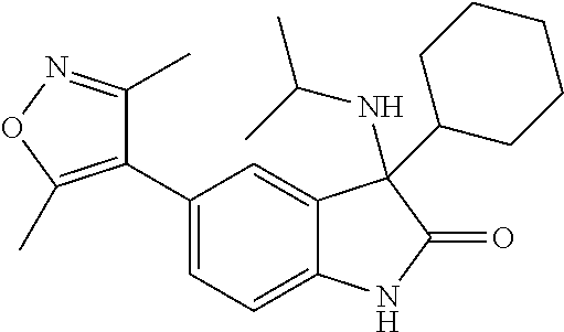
C1(C2=CC=C3C(=C2)C(NC(C)C)(C2CCCCC2)C(=O)N3)=C(C)ON=C1C
